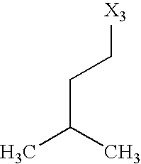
CC(C)CC[X3]
